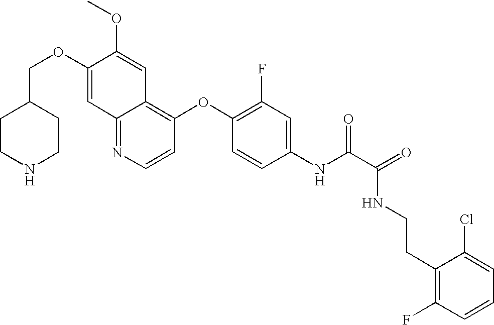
C(OC1=CC2=NC=CC(OC3=C(F)C=C(NC(C(=O)NCCC4=C(F)C=CC=C4Cl)=O)C=C3)=C2C=C1OC)C1CCNCC1
